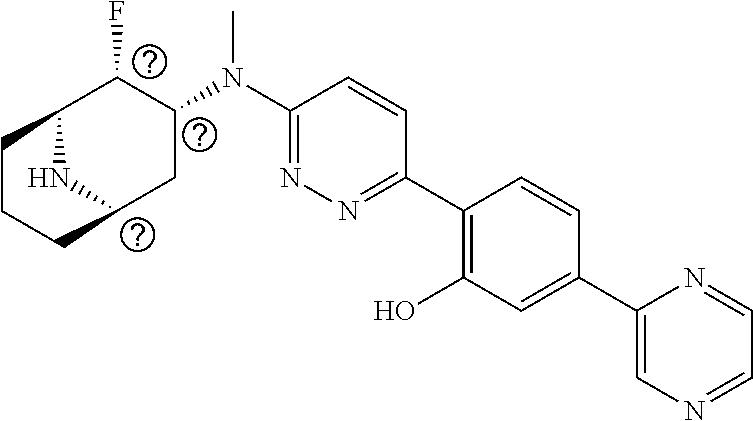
C1(N(C2C(F)C3CCCC(C2)N3)C)=NN=C(C2=C(O)C=C(C3=CN=CC=N3)C=C2)C=C1
